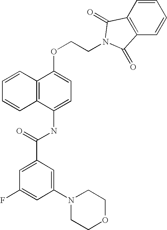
C1=CC2=C(C=C1)C(NC(C1=CC(F)=CC(N3CCOCC3)=C1)=O)=CC=C2OCCN1C(=O)C2=C(C=CC=C2)C1=O
